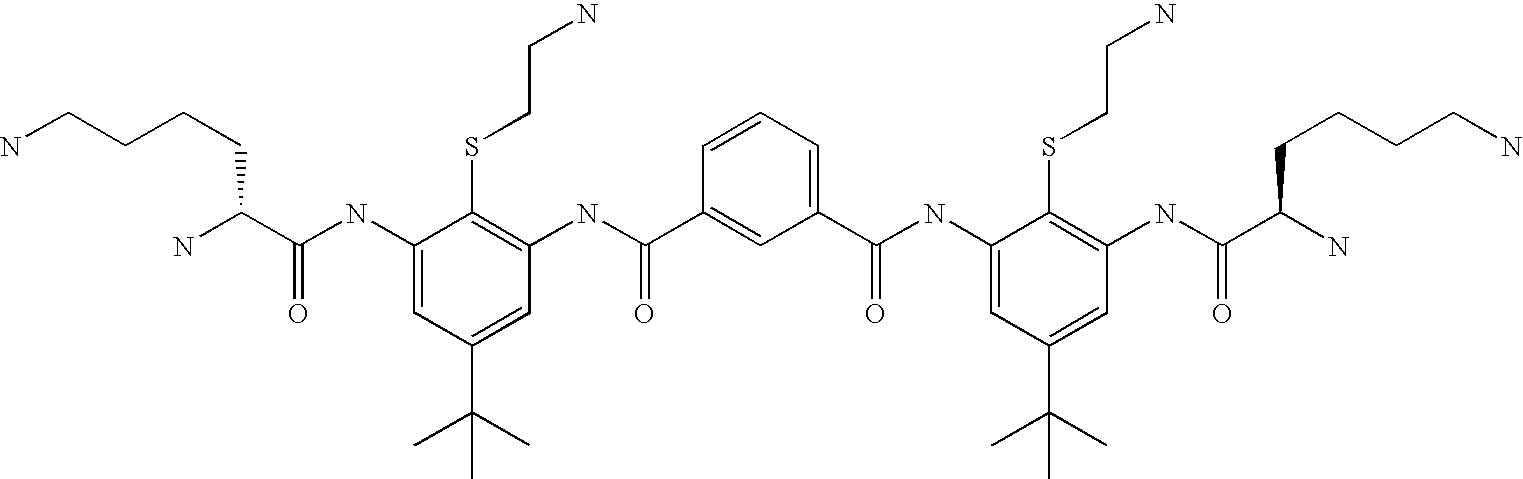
C1(NC(C(N)CCCCN)=O)=CC(C(C)(C)C)=CC(NC(C2=CC(C(=O)NC3=CC(C(C)(C)C)=CC(NC(C(N)CCCCN)=O)=C3SCCN)=CC=C2)=O)=C1SCCN
